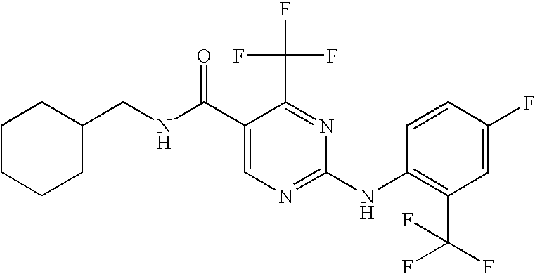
C1CCCC(CNC(C2=CN=C(NC3=C(C(F)(F)F)C=C(F)C=C3)N=C2C(F)(F)F)=O)C1
